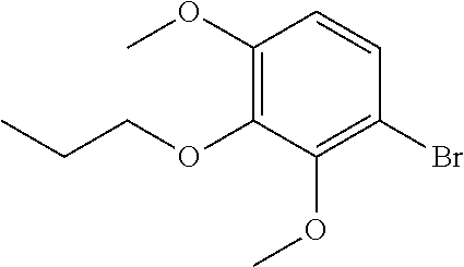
C1(OC)=C(OCCC)C(OC)=C(Br)C=C1
